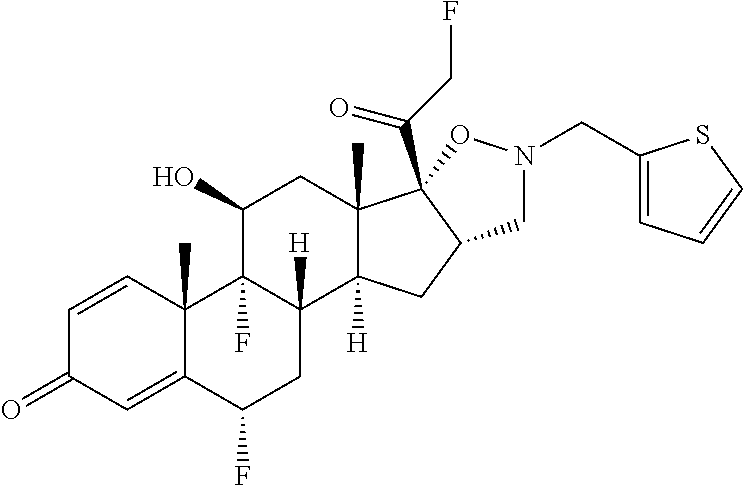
C1=CC2(C)C(=CC1=O)C(F)CC1([H])C2(F)C(O)CC2(C)C1([H])CC1C2(C(CF)=O)ON(CC2=CC=CS2)C1
